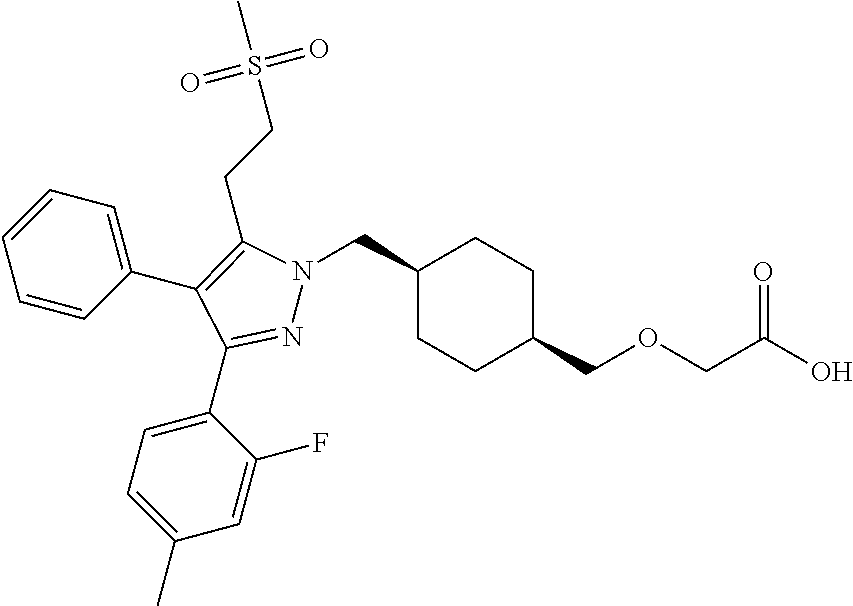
C1(CN2N=C(C3=CC=C(C)C=C3F)C(C3=CC=CC=C3)=C2CCS(C)(=O)=O)CCC(COCC(O)=O)CC1
